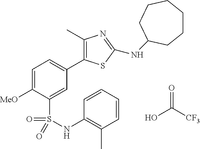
OC([CF3])=O.C1(C)=C(C2=CC=C([MeO])C(S(=O)(=O)NC3=C(C)C=CC=C3)=C2)SC(NC2CCCCCC2)=N1
